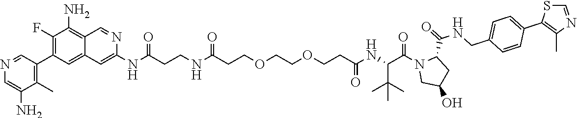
N(C(CCNC(CCOCCOCCC(=O)NC(C(C)(C)C)C(=O)N1CC(O)CC1C(=O)NCC1=CC=C(C2=C(C)N=CS2)C=C1)=O)=O)C1=CC2=CC(C3=C(C)C(N)=CN=C3)=C(F)C(N)=C2C=N1
